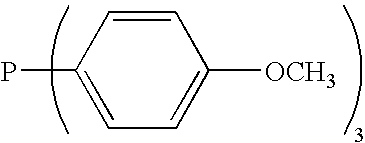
C1=C([OCH3])C=CC(P)=C1
